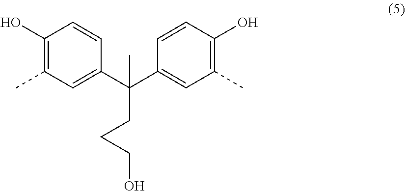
C1(O)=C(C)C=C(C(C2=CC(C)=C(O)C=C2)(CCCO)C)C=C1
